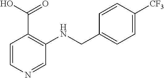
C1=CN=CC(NCC2=CC=C([CF3])C=C2)=C1C(O)=O
